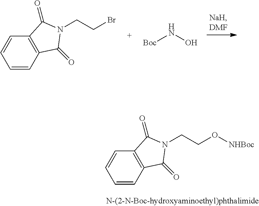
C1=CC2=C(C=C1)C(=O)N(CCBr)C2=O.N([Boc])O.C1=CC2=C(C=C1)C(=O)N(CCO[NHBoc])C2=O
